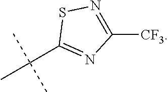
[CF3]C1=NSC(C(C)(C)C)=N1
